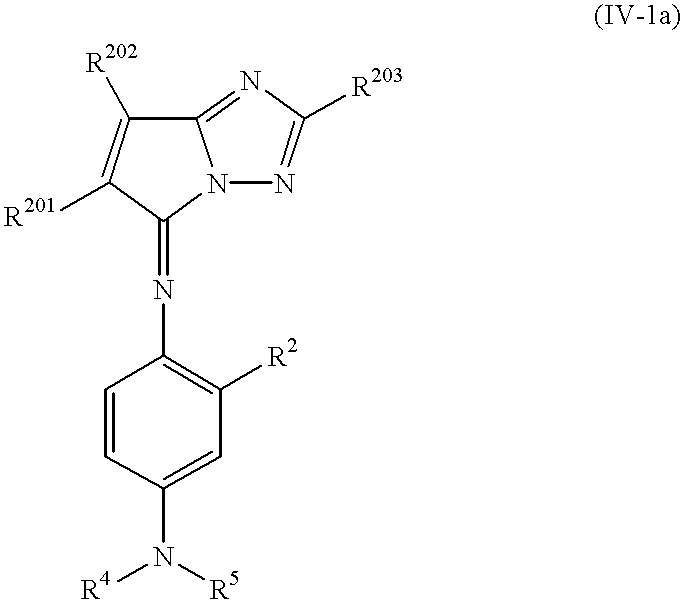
C12=NC([R203])=NN1C(=NC1=C([R2])C=C(N([R4])[R5])C=C1)C([R201])=C2[R202]
